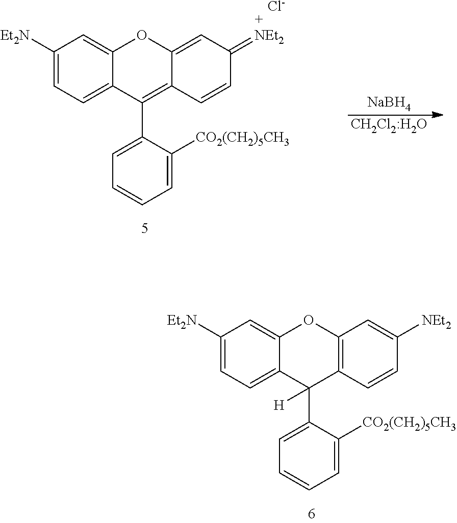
C1([Et2N])=CC=C2C(=C1)OC1=C(C2(C2=CC=CC=C2[CO2(CH2)5CH3])[H])C=CC([NEt2])=C1.C1([Et2N])=CC=C2C(=C1)OC1=CC(=[NEt2])C=CC1=C2C1=CC=CC=C1[CO2(CH2)5CH3].[Cl-].[NaBH4].[CH2Cl2:H2O]
